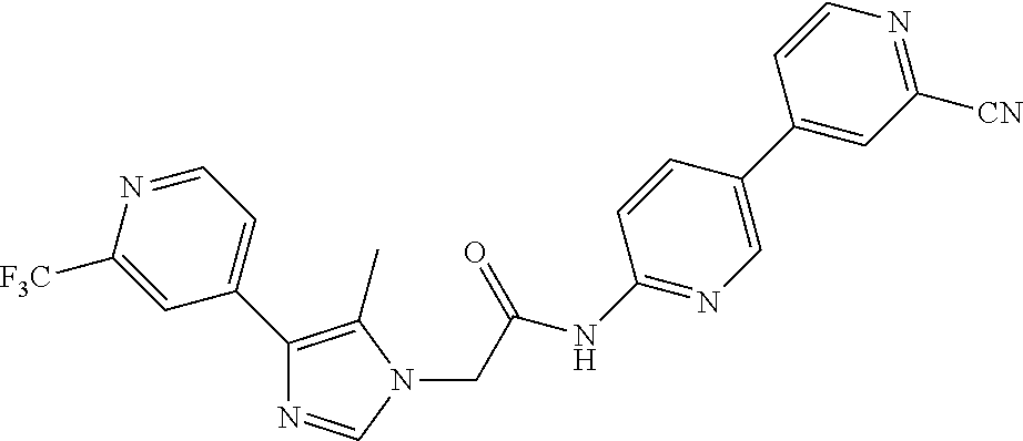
C1=CN=C([CN])C=C1C1=CN=C(NC(CN2C(C)=C(C3=CC=NC([F3C])=C3)N=C2)=O)C=C1
